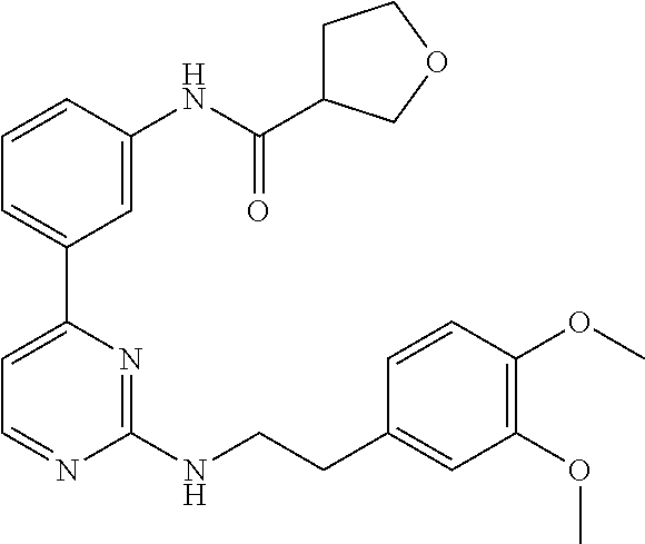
C1=CC(NC(C2CCOC2)=O)=CC(C2=CC=NC(NCCC3=CC(OC)=C(OC)C=C3)=N2)=C1
